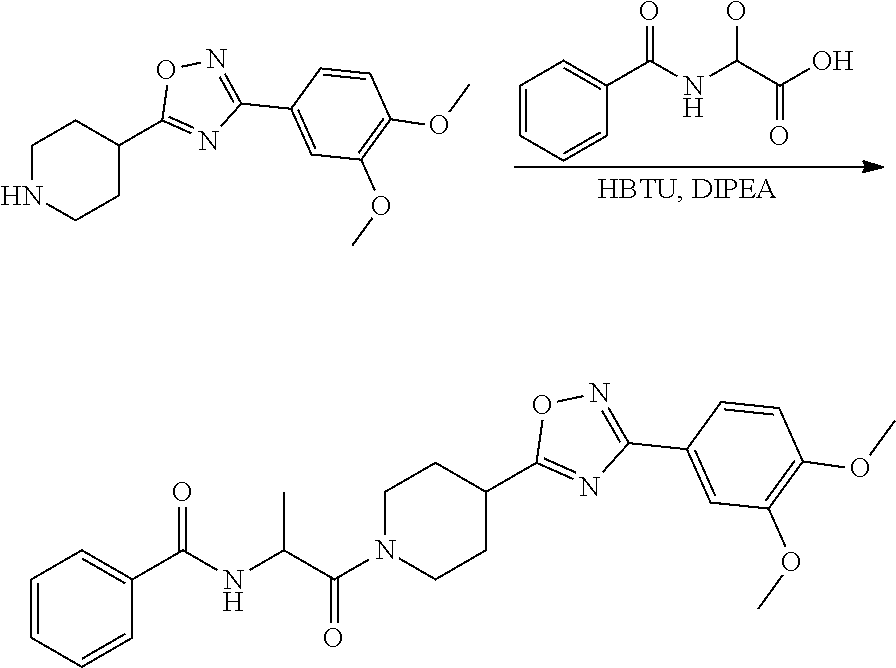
C1CC(C2=NC(C3=CC(OC)=C(OC)C=C3)=NO2)CCN1.C(C1=CC=CC=C1)(=O)NC(O)C(O)=O.C1CC(C2=NC(C3=CC(OC)=C(OC)C=C3)=NO2)CCN1C(=O)C(NC(C1=CC=CC=C1)=O)C
